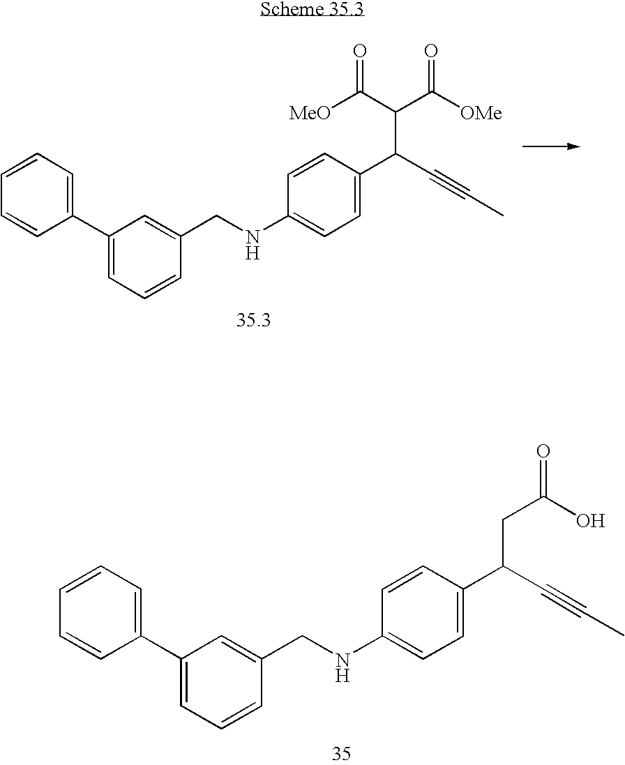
C1=CC(C(C#CC)C(C([MeO])=O)C([OMe])=O)=CC=C1NCC1=CC(C2=CC=CC=C2)=CC=C1.C1=CC(C(C#CC)CC(O)=O)=CC=C1NCC1=CC(C2=CC=CC=C2)=CC=C1
